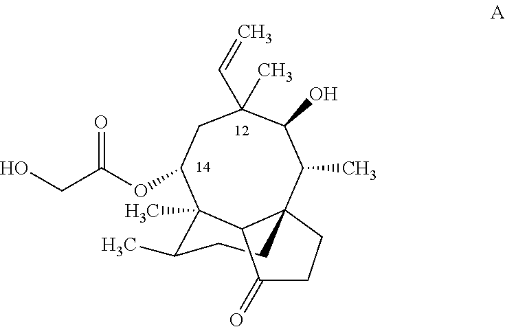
C1(C=C)(C)CC(OC(CO)=O)C2(C)C(C)CCC3(C(C)C1O)CCC(=O)C23
